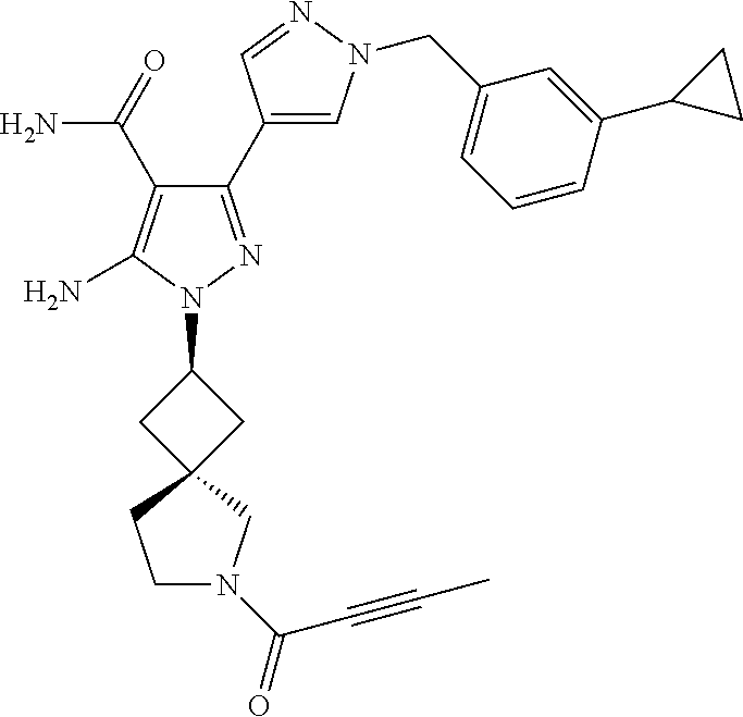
C1N(C(=O)C#CC)CC2(C1)CC(N1N=C(C3=CN(CC4=CC=CC(C5CC5)=C4)N=C3)C(C(N)=O)=C1N)C2
